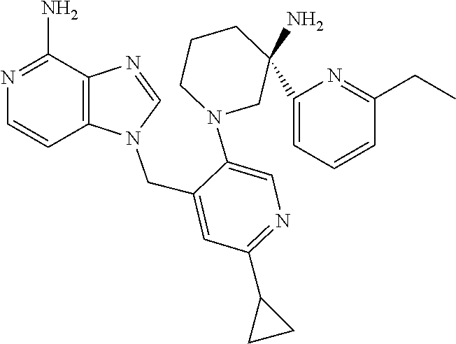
C1=C(C2(N)CN(C3=CN=C(C4CC4)C=C3CN3C=NC4=C3C=CN=C4N)CCC2)N=C(CC)C=C1
